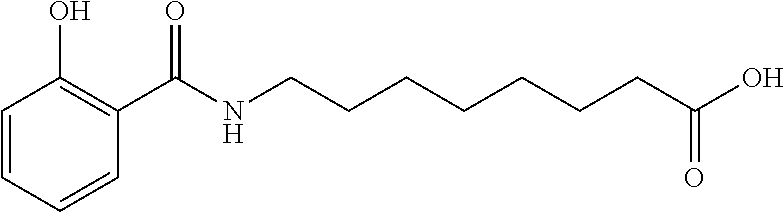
C1(C(NCCCCCCCC(O)=O)=O)=C(O)C=CC=C1
